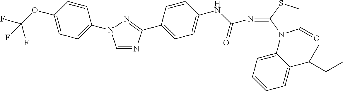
C1=NC(C2=CC=C(NC(N=C3SCC(=O)N3C3=CC=CC=C3C(C)CC)=O)C=C2)=NN1C1=CC=C(OC(F)(F)F)C=C1
